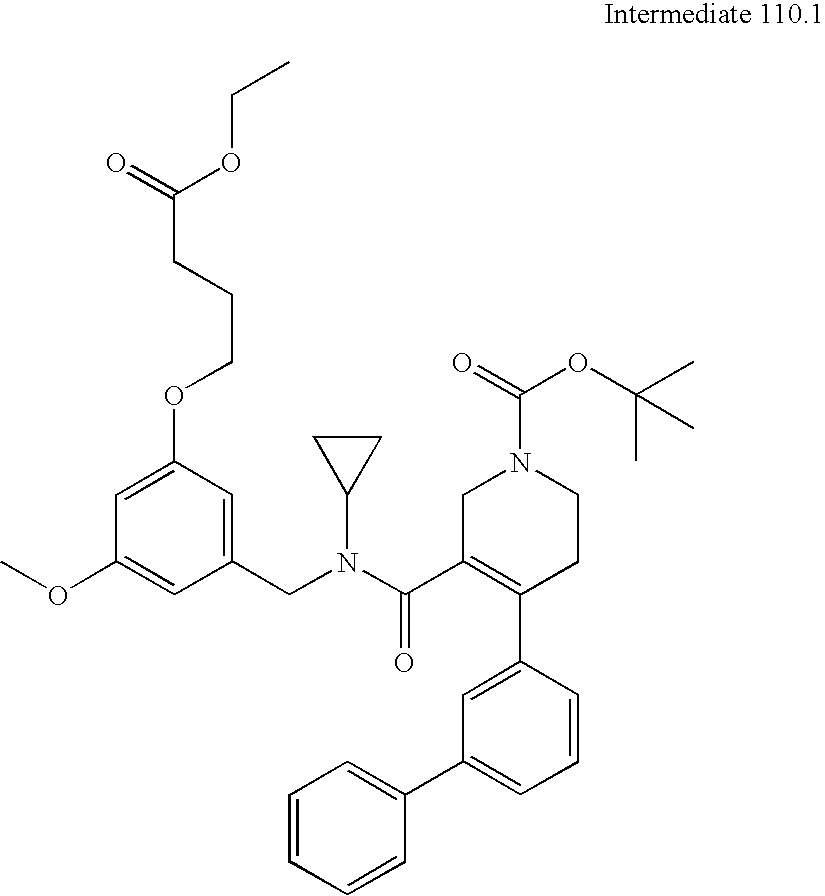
C1(CN(C2CC2)C(=O)C2=C(C3=CC(C4=CC=CC=C4)=CC=C3)CCN(C(=O)OC(C)(C)C)C2)=CC(OCCCC(=O)OCC)=CC(OC)=C1
